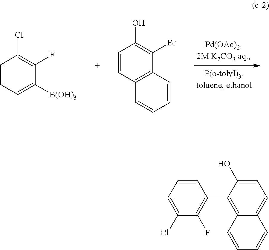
C1=CC=C([B(OH)3])C(F)=C1Cl.C1=CC2=C(C(Br)=C1O)C=CC=C2.C1=C(O)C(C2=C(F)C(Cl)=CC=C2)=C2C(=C1)C=CC=C2
